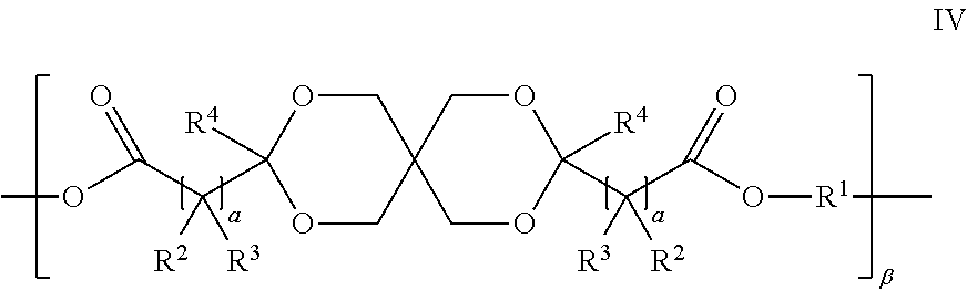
C1OC([R4])(C(C(OC)=O)([R3])[R2])OCC12COC([R4])(C(C(O[R1]C)=O)([R2])[R3])OC2
